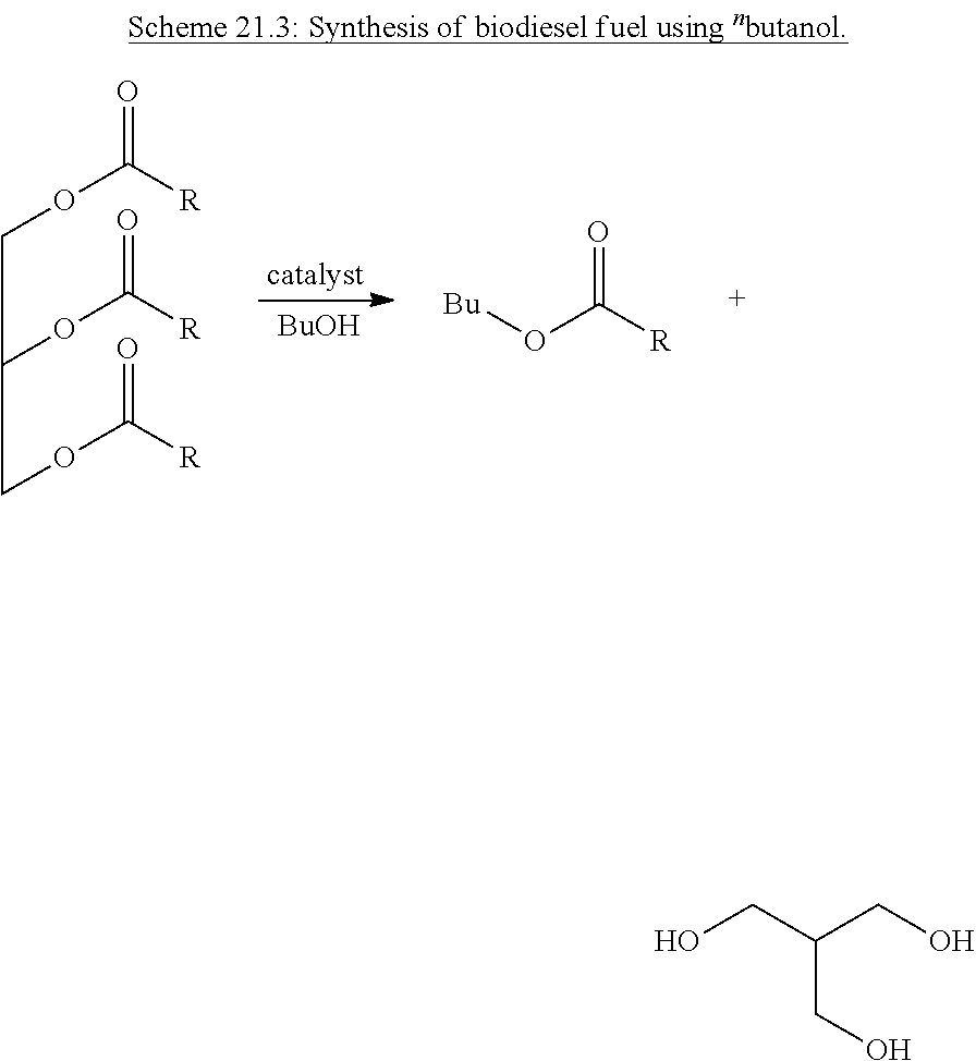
[BuOH].O=C([R])OCC(OC(=O)[R])COC(=O)[R].O=C([R])O[Bu].C(CO)(CO)CO
